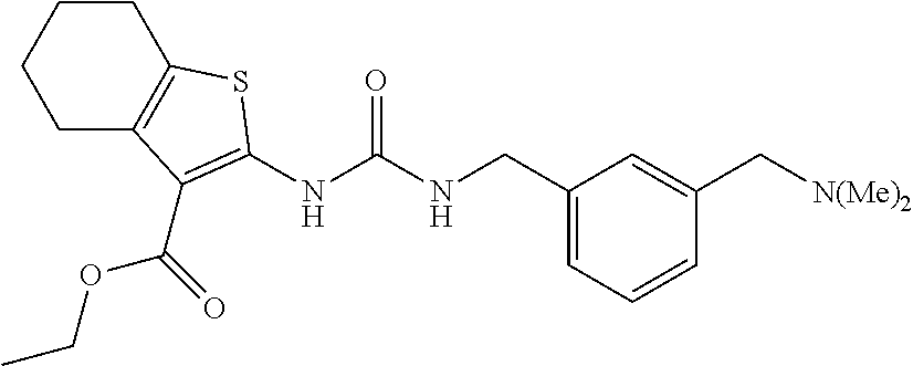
C1CC2=C(CC1)SC(NC(NCC1=CC=CC(C[N(Me)2])=C1)=O)=C2C(OCC)=O
